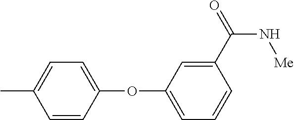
C1(C(=O)N[Me])=CC(OC2=CC=C(C)C=C2)=CC=C1
